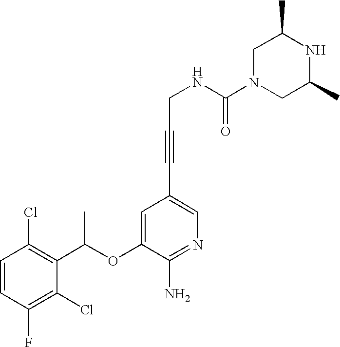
C1=CC(Cl)=C(C(OC2=CC(C#CCNC(=O)N3CC(C)NC(C)C3)=CN=C2N)C)C(Cl)=C1F
